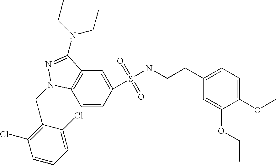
C1=CC(S(=O)(=O)NCCC2=CC=C(OC)C(OCC)=C2)=CC2=C1N(CC1=C(Cl)C=CC=C1Cl)N=C2N(CC)CC
